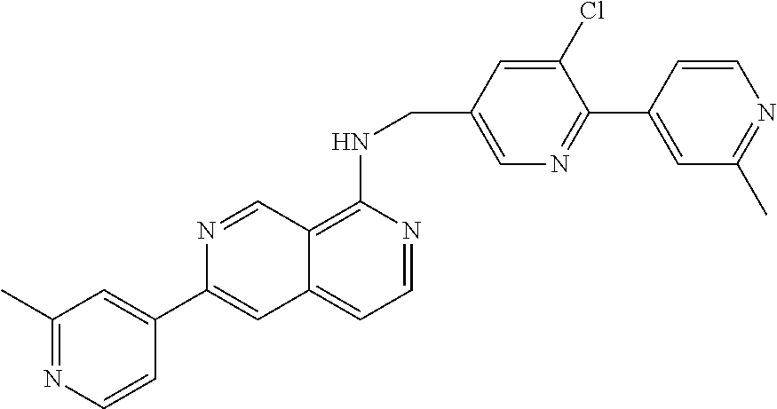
C1(Cl)=CC(CNC2=C3C(=CC=N2)C=C(C2=CC(C)=NC=C2)N=C3)=CN=C1C1=CC(C)=NC=C1
